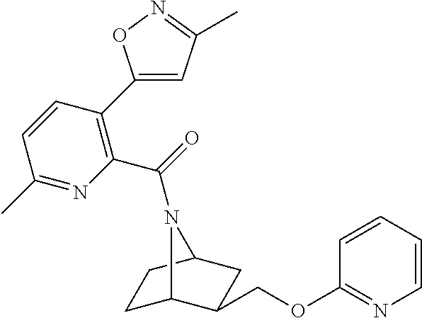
C1C2C(COC3=NC=CC=C3)CC(C1)N2C(=O)C1=C(C2=CC(C)=NO2)C=CC(C)=N1
